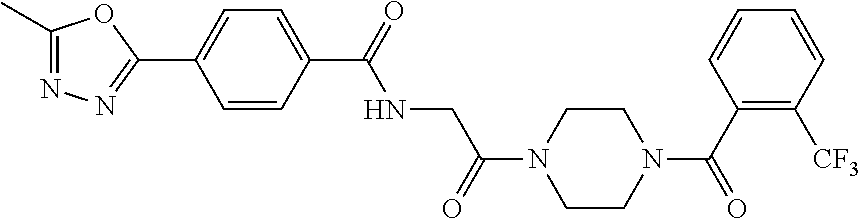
C1=C(C2=NN=C(C)O2)C=CC(C(=O)NCC(N2CCN(C(C3=C([CF3])C=CC=C3)=O)CC2)=O)=C1
